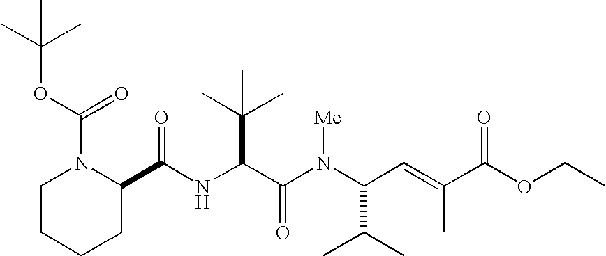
C1(C(NC(C(N(C(C=C(C(OCC)=O)C)C(C)C)[Me])=O)C(C)(C)C)=O)N(C(OC(C)(C)C)=O)CCCC1
